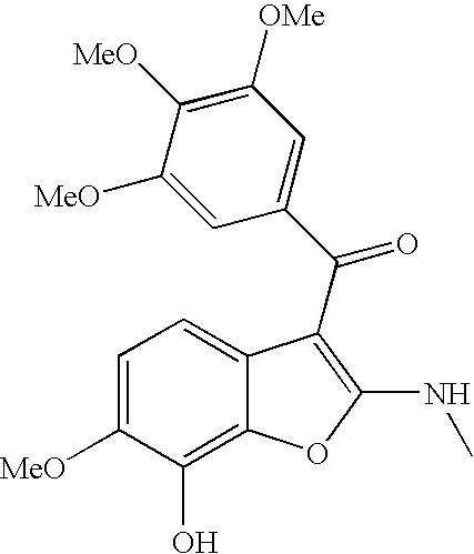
C1=C([MeO])C(O)=C2C(=C1)C(C(C1=CC([OMe])=C([MeO])C([MeO])=C1)=O)=C(NC)O2
